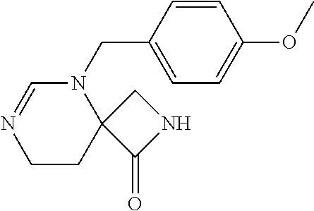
N1(CC2=CC=C(OC)C=C2)C=NCCC12C(=O)NC2
